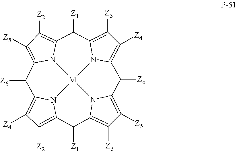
C1([Z4])=C2N3C(=C1[Z2])C([Z1])C1=C([Z3])C([Z5])=C4N1[M]31N3C(=C([Z5])C([Z2])=C3C([Z1])C3=C([Z3])C([Z4])=C(N31)C4[Z6])C2[Z6]
